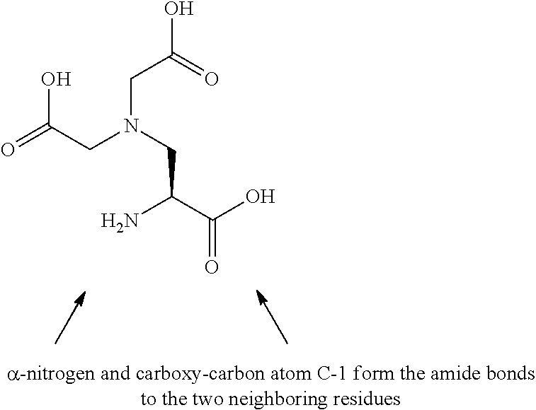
C(C(C(O)=O)N)N(CC(O)=O)CC(=O)O
